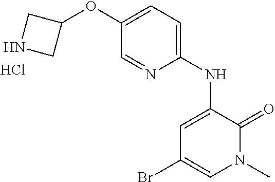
BrC1=CN(C)C(=O)C(NC2=CC=C(OC3CNC3)C=N2)=C1.Cl
